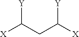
[X]C(CC([X])[Y])[Y]
